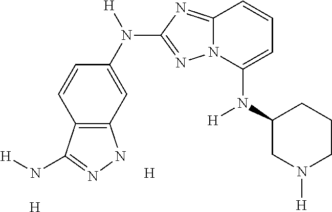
C12=C(C=C(N([H])C3=NN4C(=N3)C=CC=C4N(C3CN([H])CCC3)[H])C=C1)NN=C2N[H].[H].[H]
